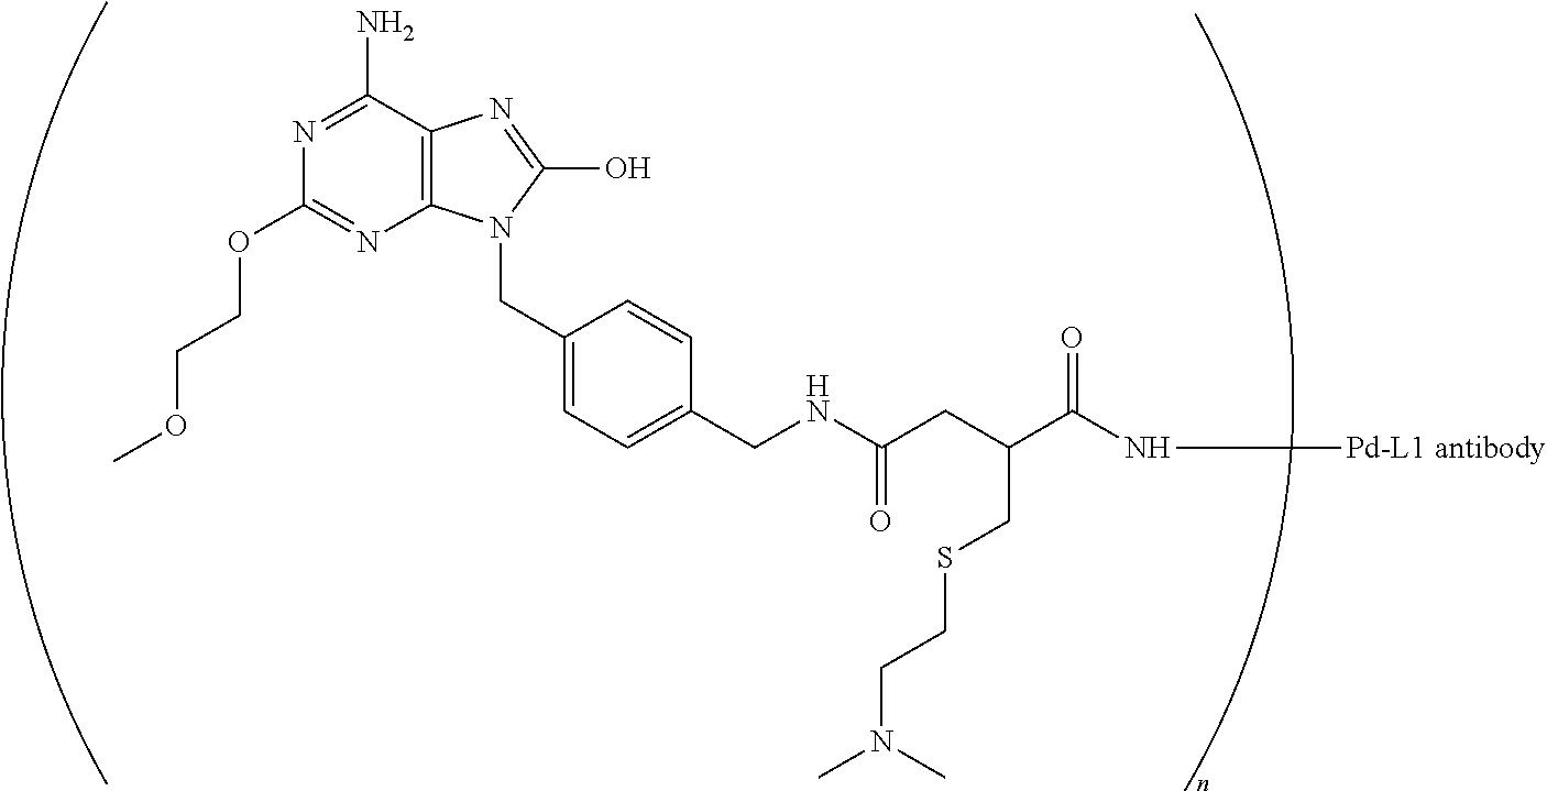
N1=C(N)C2=C(N=C1OCCOC)N(CC1=CC=C(CNC(CC(C(=O)N[Pd-L1 antibody])CSCCN(C)C)=O)C=C1)C(O)=N2
